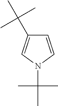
C1=CN(C(C)(C)C)C=C1C(C)(C)C
